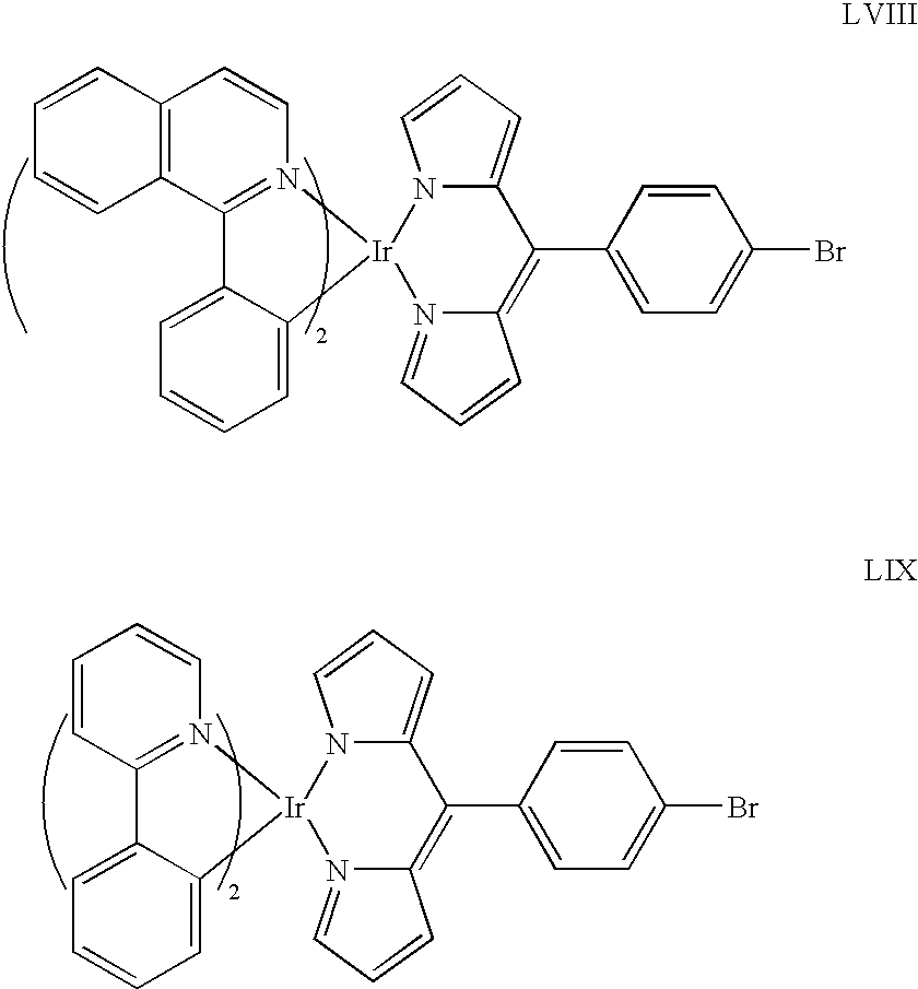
C12=N([Ir]3(C4=CC=CC=C14)N1=CC=CC1=C(C1=CC=C(Br)C=C1)C1=CC=CN31)C=CC1=C2C=CC=C1.C12=N([Ir]3(C4=CC=CC=C14)N1=CC=CC1=C(C1=CC=C(Br)C=C1)C1=CC=CN31)C=CC=C2
